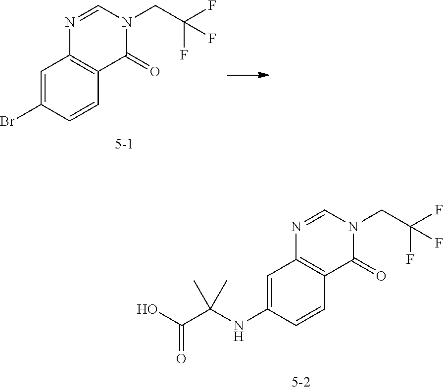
C1=C(Br)C=CC2=C1N=CN(CC(F)(F)F)C2=O.C1=C(NC(C(O)=O)(C)C)C=CC2=C1N=CN(CC(F)(F)F)C2=O
